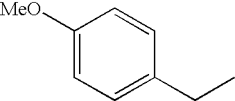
C1([MeO])=CC=C(CC)C=C1
